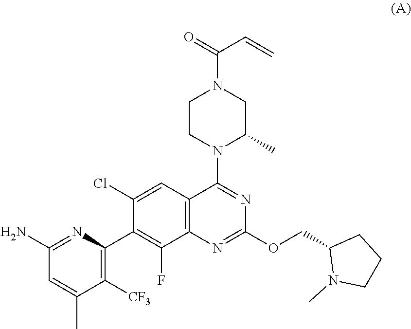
C1(N)=NC(C2=C(F)C3=C(C=C2Cl)C(N2C(C)CN(C(=O)C=C)CC2)=NC(OCC2N(C)CCC2)=N3)=C([CF3])C(C)=C1
